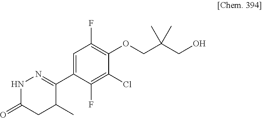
N1C(=O)CC(C)C(C2=CC(F)=C(OCC(CO)(C)C)C(Cl)=C2F)=N1
